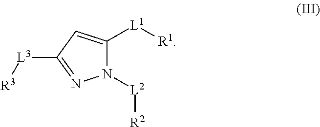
N1([L2][R2])C([L1][R1])=CC([L3][R3])=N1
